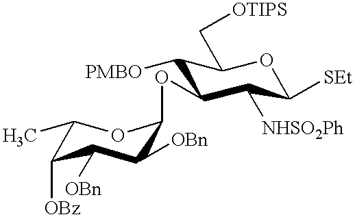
O(C1C([PMBO])C(C[OTIPS])OC([SEt])C1[NHSO2Ph])C1C([OBn])C([OBn])C([OBz])C(C)O1
